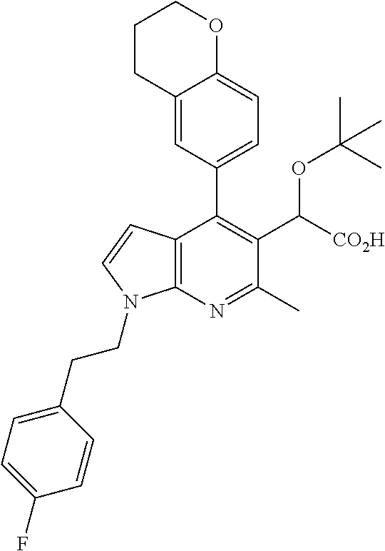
C12=C(N=C(C)C(C([CO2H])OC(C)(C)C)=C1C1=CC=C3C(=C1)CCCO3)N(CCC1=CC=C(F)C=C1)C=C2
